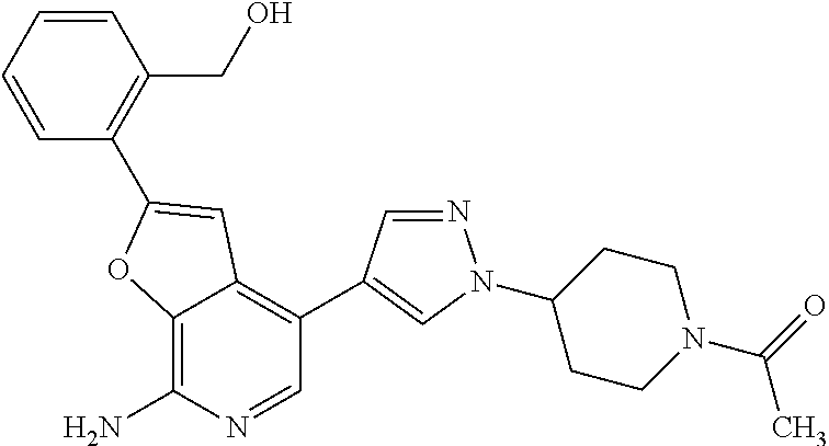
C12=C(N)N=CC(C3=CN(C4CCN(C(=O)C)CC4)N=C3)=C1C=C(C1=C(CO)C=CC=C1)O2
